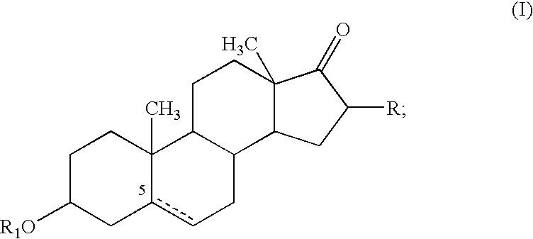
C1C([R1O])Cc2cCC3C(C2(C)C1)CCC1(C)C3CC([R])C1=O
